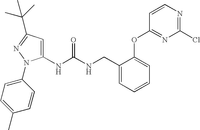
C1(NC(NCC2=CC=CC=C2OC2=NC(Cl)=NC=C2)=O)=CC(C(C)(C)C)=NN1C1=CC=C(C)C=C1
